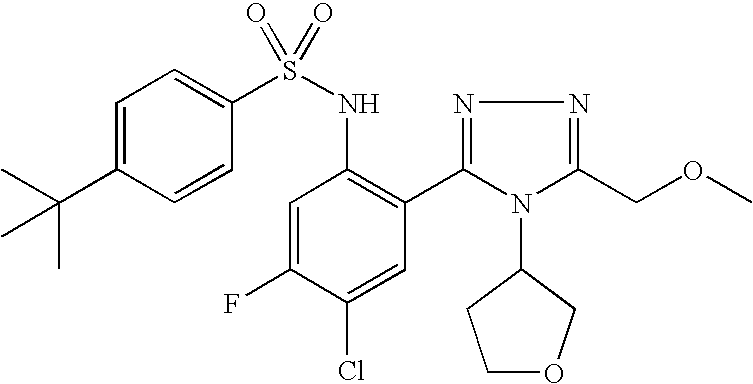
C1=C(C(C)(C)C)C=CC(S(NC2=C(C3=NN=C(COC)N3C3CCOC3)C=C(Cl)C(F)=C2)(=O)=O)=C1
